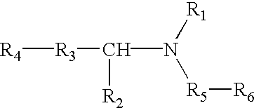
[R4][R3]C([R2])N([R1])[R5][R6]
